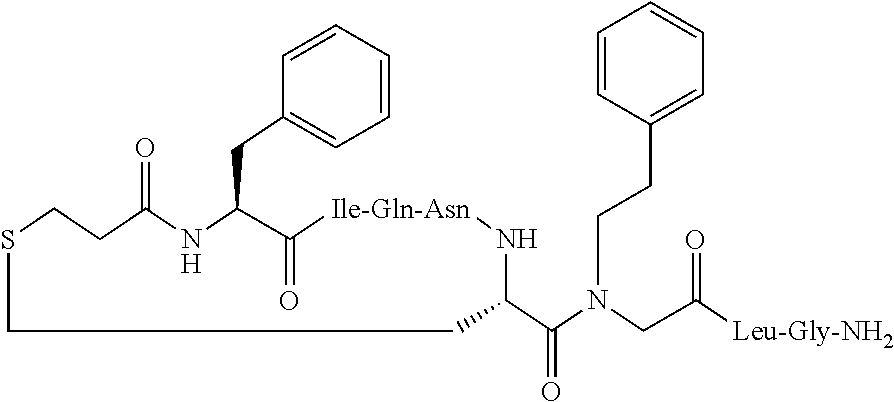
S1CCC(=O)NC(CC2=CC=CC=C2)C(=O)[Ile-Gln-Asn]NC(C(N(CCC2=CC=CC=C2)CC([Leu-Gly-NH2])=O)=O)CC1
